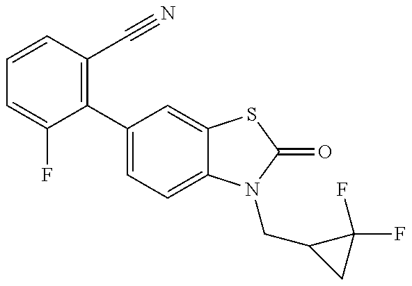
C1=C(F)C(C2=CC=C3C(=C2)SC(=O)N3CC2CC2(F)F)=C(C#N)C=C1
